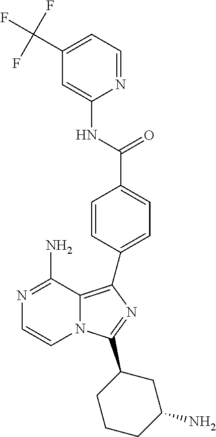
N1=C(N)C2=C(C3=CC=C(C(=O)NC4=CC(C(F)(F)F)=CC=N4)C=C3)N=C(C3CCCC(N)C3)N2C=C1
